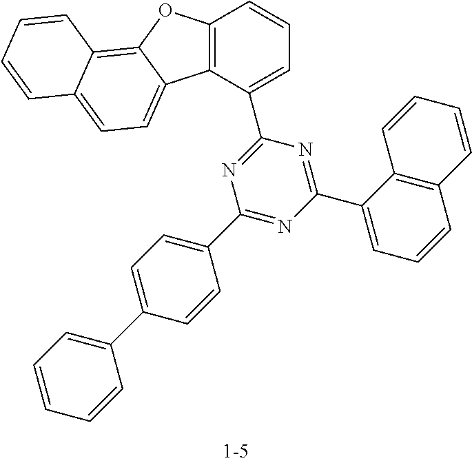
C1(C2=CC=CC3=C2C=CC=C3)=NC(C2=CC=CC3=C2C2=CC=C4C(=C2O3)C=CC=C4)=NC(C2=CC=C(C3=CC=CC=C3)C=C2)=N1
